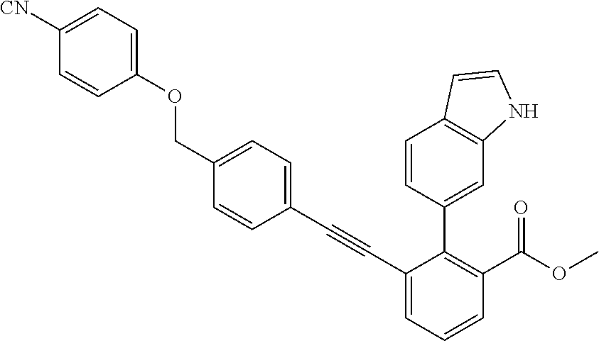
C1(COC2=CC=C([CN])C=C2)=CC=C(C#CC2=CC=CC(C(OC)=O)=C2C2=CC3=C(C=C2)C=CN3)C=C1
